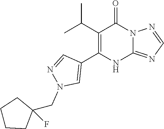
C12=NC=NN1C(=O)C(C(C)C)=C(C1=CN(CC3(F)CCCC3)N=C1)N2
